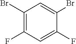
C1(Br)=C(F)C=C(F)C(Br)=C1
